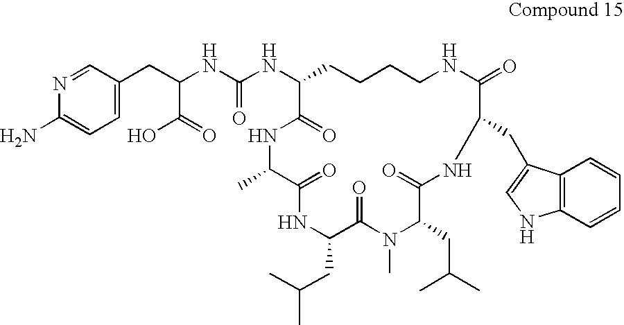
C1(N)=CC=C(CC(NC(NC2CCCCNC(=O)C(CC3=CNC4=C3C=CC=C4)NC(=O)C(CC(C)C)N(C)C(=O)C(CC(C)C)NC(=O)C(C)NC2=O)=O)C(O)=O)C=N1
